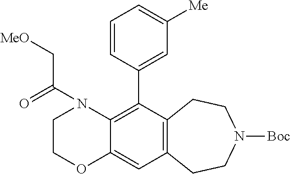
C12=C(C3=CC([Me])=CC=C3)C3=C(C=C1OCCN2C(=O)C[MeO])CCN([Boc])CC3
